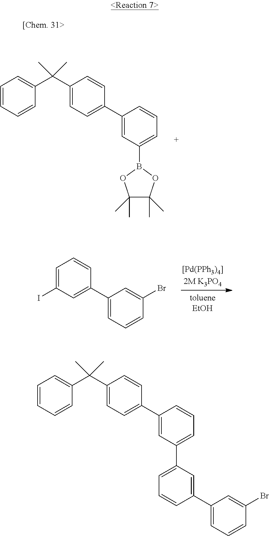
C1=CC=CC(C(C2=CC=C(C3=CC(B4OC(C)(C)C(C)(C)O4)=CC=C3)C=C2)(C)C)=C1.C1=C(I)C=C(C2=CC=CC(Br)=C2)C=C1.C1=CC=CC(C(C2=CC=C(C3=CC(C4=CC=CC(C5=CC=CC(Br)=C5)=C4)=CC=C3)C=C2)(C)C)=C1
